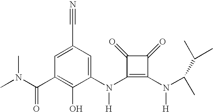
N(C1=C(N(C2=CC(C#N)=CC(C(N(C)C)=O)=C2O)[H])C(=O)C1=O)([H])C(C)C(C)C
